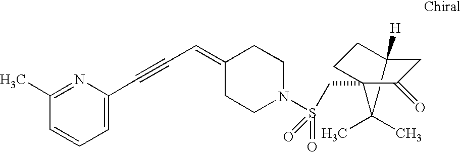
C1(C)=NC(C#CC=C2CCN(S(=O)(=O)CC34CCC([H])(CC3=O)C4(C)C)CC2)=CC=C1
